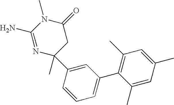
N1=C(N)N(C)C(=O)CC1(C)C1=CC(C2=C(C)C=C(C)C=C2C)=CC=C1
